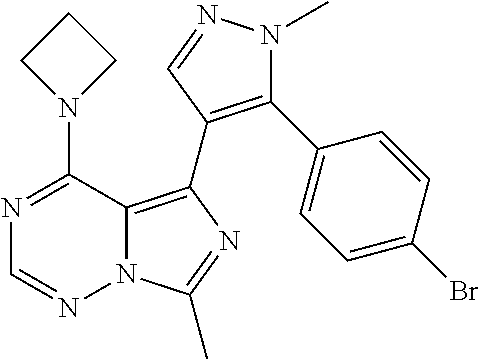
N12C(=C(C3=C(C4=CC=C(Br)C=C4)N(C)N=C3)N=C1C)C(N1CCC1)=NC=N2
